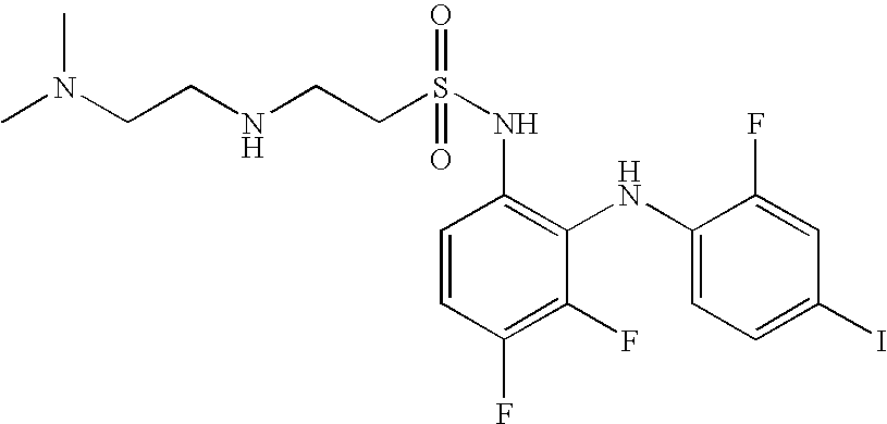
S(=O)(=O)(NC1=C(NC2=CC=C(I)C=C2F)C(F)=C(F)C=C1)CCNCCN(C)C
